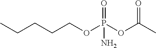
C(CCCOP(OC(C)=O)(=O)N)C
